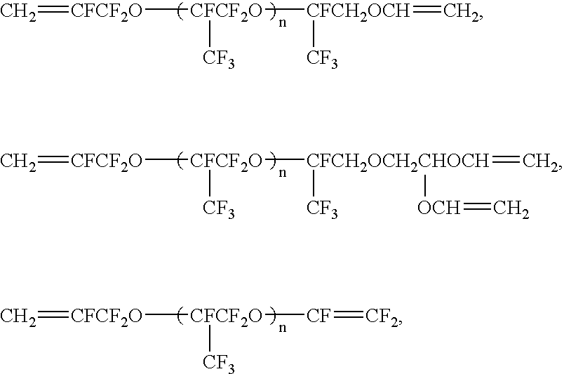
C=[CFCF2O][CFCF2O]([CFCH2OCH](=C)[CF3])[CF3].C=[CFCF2O][CFCF2O]([CFCH2OCH2CHOCH](=C)([CF3])[OCH]=C)[CF3].C=[CFCF2O][CFCF2O]([CF]=[CF2])[CF3]
